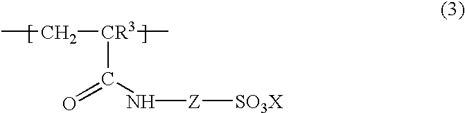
CC[CR3](C)C(=O)N[Z][SO3X]
